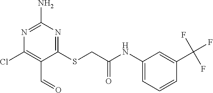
N1=C(N)N=C(SCC(NC2=CC=CC(C(F)(F)F)=C2)=O)C(C=O)=C1Cl
